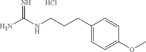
Cl.C(CC1=CC=C(OC)C=C1)CNC(N)=N
